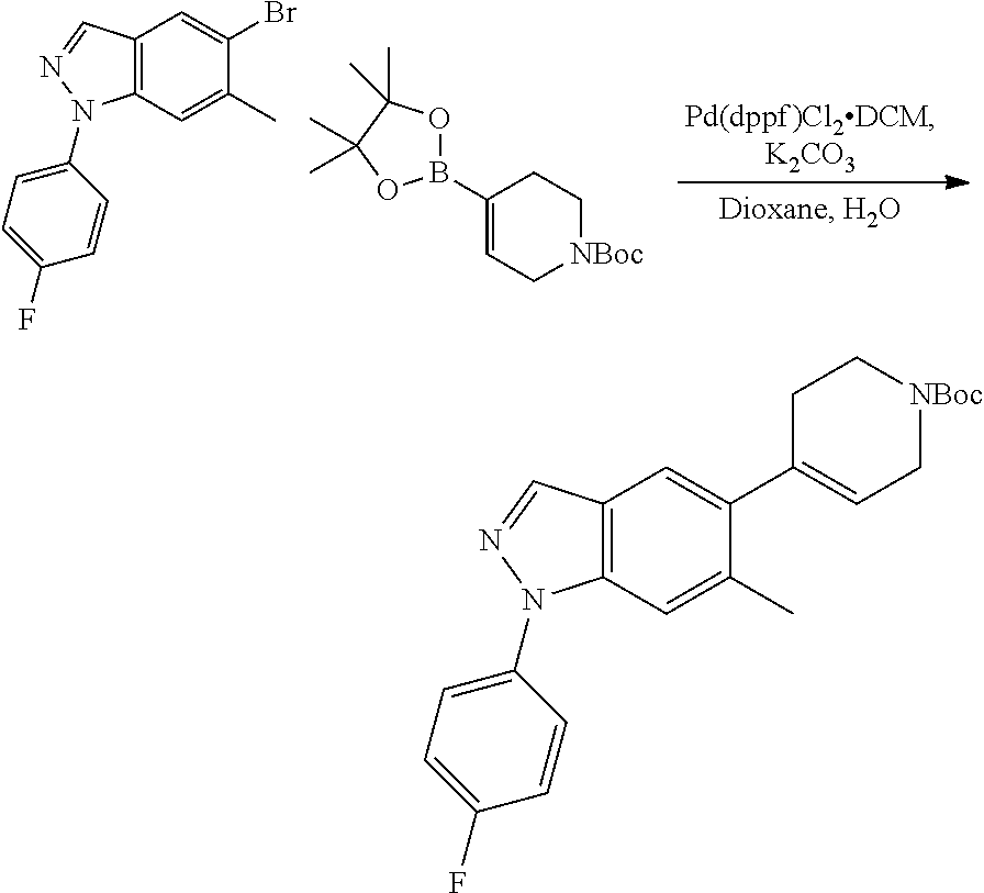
C12=C(C=C(C)C(Br)=C1)N(C1=CC=C(F)C=C1)N=C2.B1(C2=CC[NBoc]CC2)OC(C)(C)C(C)(C)O1.C12=C(C=C(C)C(C3=CC[NBoc]CC3)=C1)N(C1=CC=C(F)C=C1)N=C2
